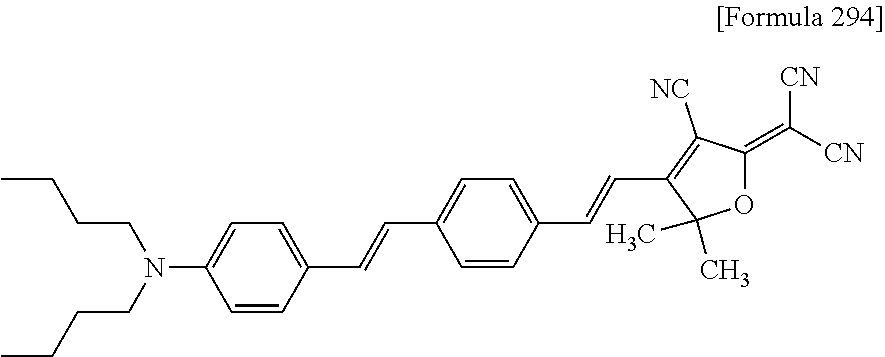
C1=C(N(CCCC)CCCC)C=CC(C=CC2=CC=C(C=CC3=C([NC])C(=C([CN])[CN])OC3(C)C)C=C2)=C1
